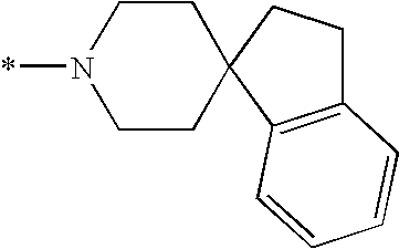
C1CC2(CCN1*)CCC1=C2C=CC=C1
